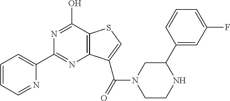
C1(C2=CC=CC=N2)=NC2=C(C(O)=N1)SC=C2C(=O)N1CCNC(C2=CC(F)=CC=C2)C1
